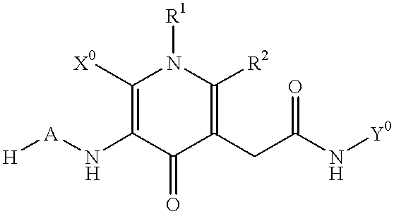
C1([X0])=C(N[A][H])C(=O)C(CC(N[Y0])=O)=C([R2])N1[R1]
